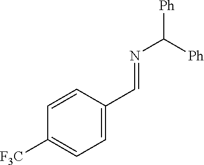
N(C([Ph])[Ph])=CC1=CC=C([F3C])C=C1
